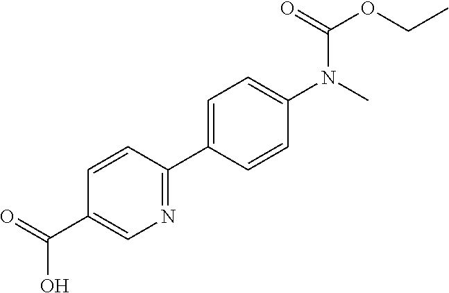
C1(C(=O)O)=CN=C(C2=CC=C(N(C(=O)OCC)C)C=C2)C=C1
